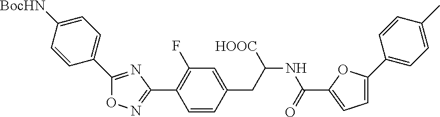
C1(CC(NC(C2=CC=C(C3=CC=C(C)C=C3)O2)=O)[HOOC])=CC(F)=C(C2=NOC(C3=CC=C([BocHN])C=C3)=N2)C=C1
